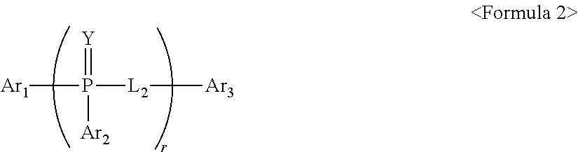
[Ar1]P([L2][Ar3])(=[Y])[Ar2]
